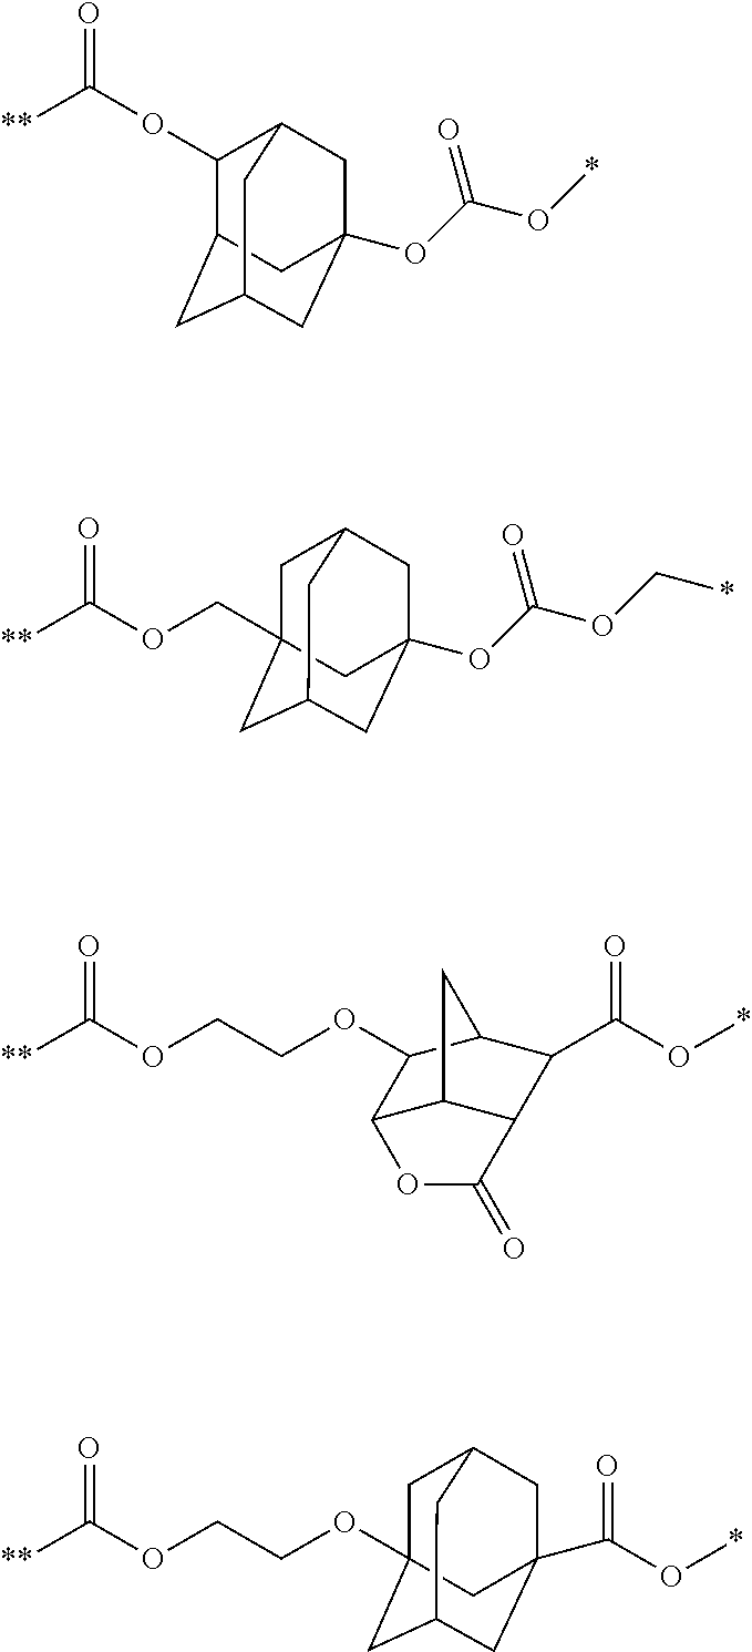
[**]C(=O)OC1C2CC3CC(OC(O*)=O)(C2)CC1C3.[**]C(=O)OCC12CC3CC(OC(OC*)=O)(C1)CC(C3)C2.O(C1C2C3C(C(C(O*)=O)C1C3)C(=O)O2)CCOC([**])=O.C12(C(O*)=O)CC3CC(OCCOC([**])=O)(C1)CC(C3)C2
